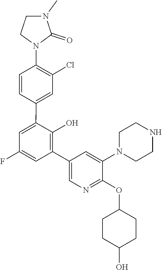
C1CN(C2=CC(C3=C(O)C(C4=CC(Cl)=C(N5C(=O)N(C)CC5)C=C4)=CC(F)=C3)=CN=C2OC2CCC(O)CC2)CCN1
